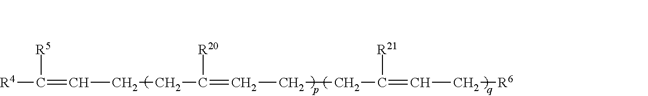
[R4]C([R5])=CCCC([R20])=CCCC([R21])=CC[R6]
